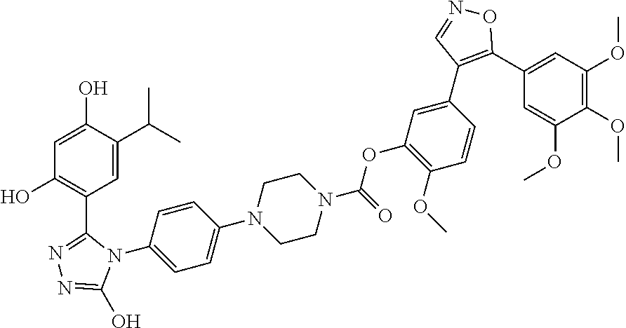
N1(C2=CC=C(N3CCN(C(OC4=C(OC)C=CC(C5=C(C6=CC(OC)=C(OC)C(OC)=C6)ON=C5)=C4)=O)CC3)C=C2)C(C2=C(O)C=C(O)C(C(C)C)=C2)=NN=C1O
